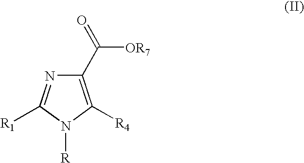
[R]N1C([R4])=C(C([OR7])=O)N=C1[R1]
